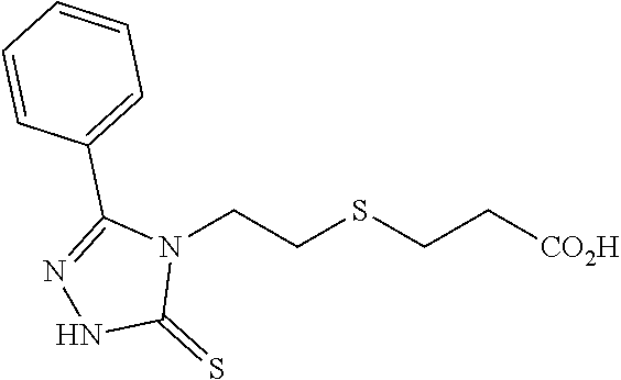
N1(CCSCC[CO2H])C(C2=CC=CC=C2)=NNC1=S
